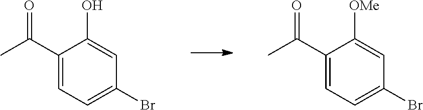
C1(C(C)=O)=CC=C(Br)C=C1O.C1(C(C)=O)=CC=C(Br)C=C1[OMe]
